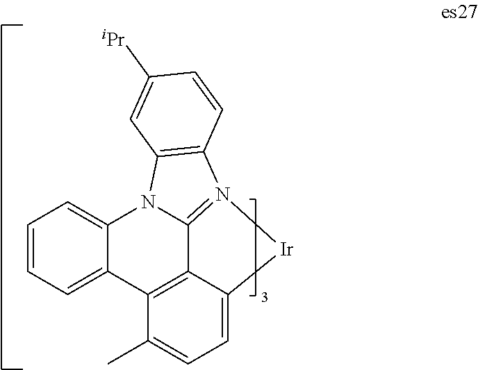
C1=CC=C2C(=C1)N1C3=N(C4=C1C=C([iPr])C=C4)[Ir]C1=CC=C(C)C2=C31
